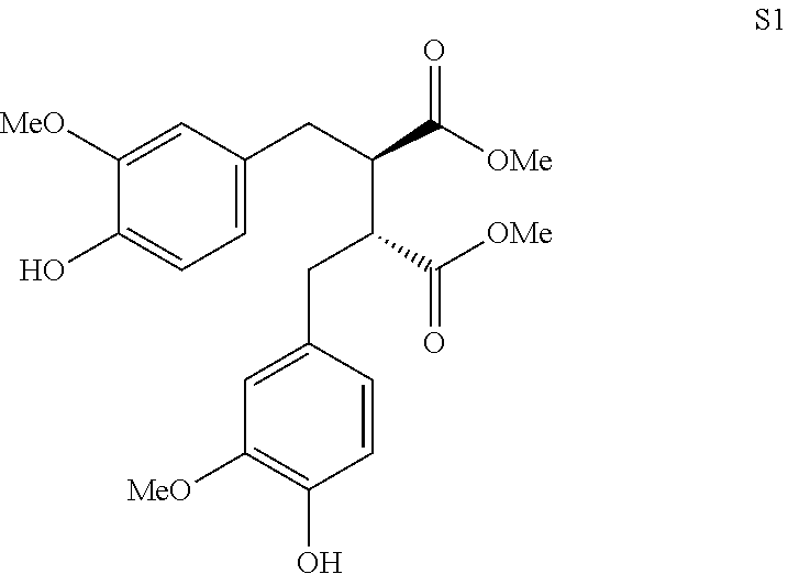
C1([MeO])=CC(CC(C(C([OMe])=O)CC2=CC([MeO])=C(O)C=C2)C([OMe])=O)=CC=C1O
